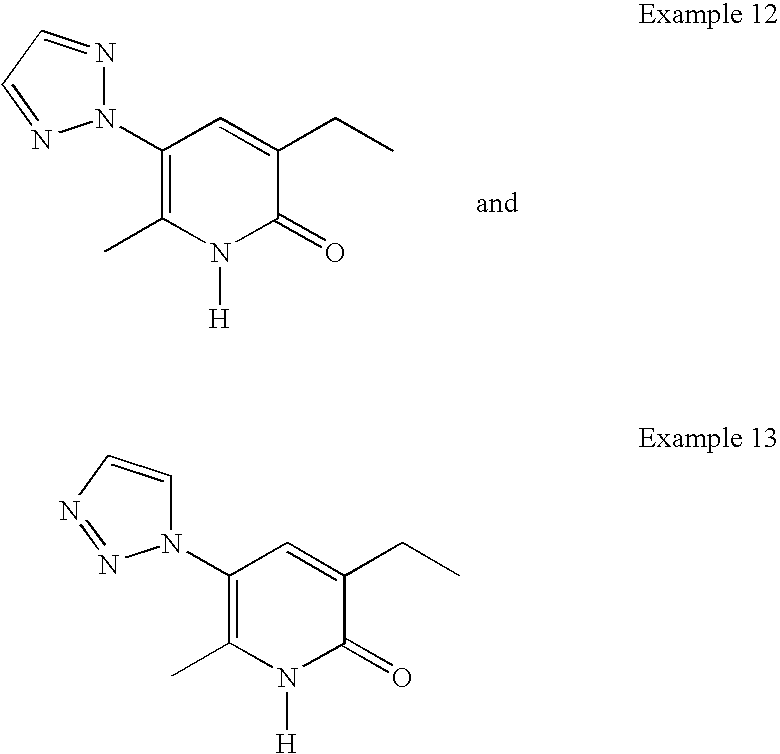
C1(N2C=CN=N2)=C(C)N([H])C(=O)C(CC)=C1.C1(N2N=CC=N2)=C(C)N([H])C(=O)C(CC)=C1
